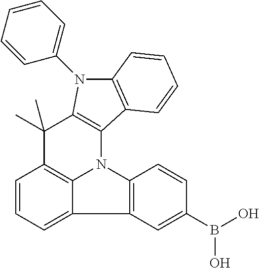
C1=CC=C2C3=C1C(C)(C)C1=C(N3C3=C2C=C(B(O)O)C=C3)C2=C(N1C1=CC=CC=C1)C=CC=C2
